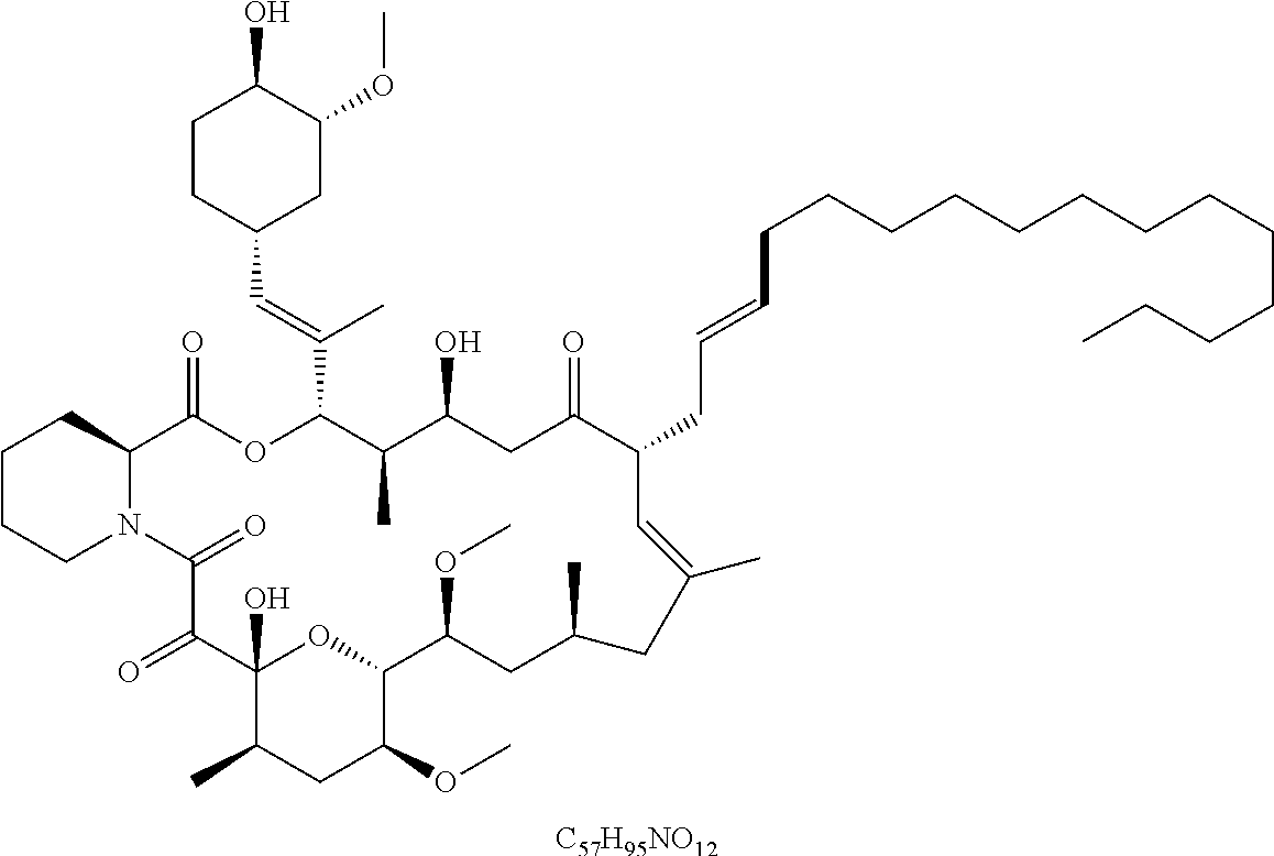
[C57H95NO12].C1CCN2C(C1)C(=O)OC(C(=CC1CC(OC)C(O)CC1)C)C(C)C(O)CC(=O)C(CC=CCCCCCCCCCCCCC)C=C(C)CC(C)CC(OC)C1OC(O)(C(=O)C2=O)C(C)CC1OC
